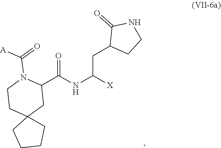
O=C(NC([X])CC1CCNC1=O)C1CC2(CCN1C(=O)[A])CCCC2
